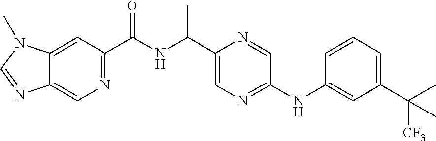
N1=C(C(=O)NC(C)C2=CN=C(NC3=CC(C([CF3])(C)C)=CC=C3)C=N2)C=C2C(=C1)N=CN2C
